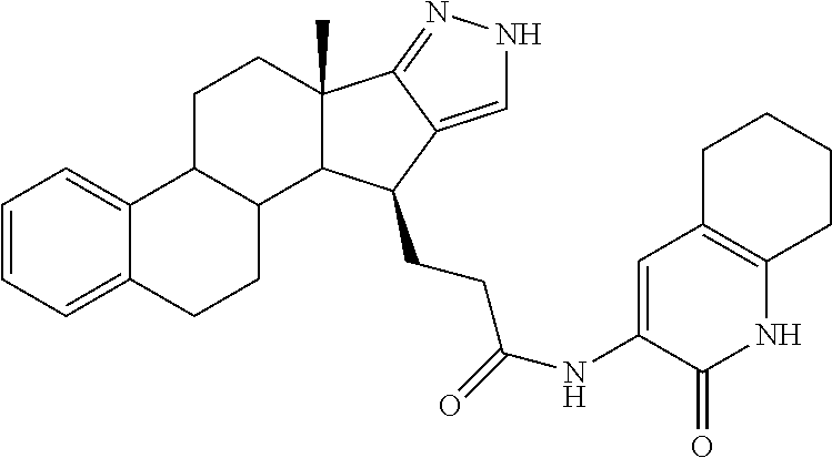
C1=CC=C2C(=C1)C1C(CC2)C2C(C)(CC1)C1=NNC=C1C2CCC(=O)NC1=CC2=C(NC1=O)CCCC2
